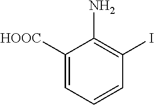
C1([HOOC])=CC=CC(I)=C1N
